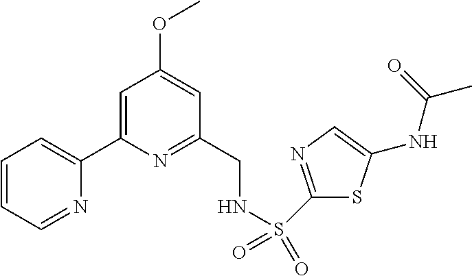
C1=CC=NC(C2=CC(OC)=CC(CNS(=O)(=O)C3=NC=C(NC(=O)C)S3)=N2)=C1
